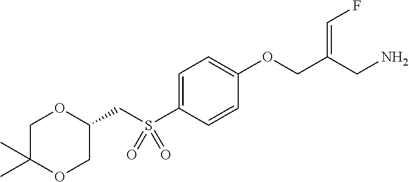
C1=C(S(CC2OCC(C)(C)OC2)(=O)=O)C=CC(OCC(CN)=CF)=C1
